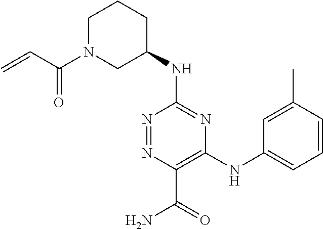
C1(NC2CCCN(C(C=C)=O)C2)=NC(NC2=CC=CC(C)=C2)=C(C(=O)N)N=N1
